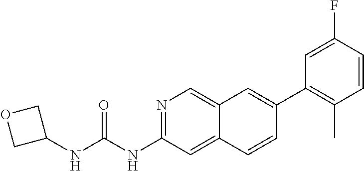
C1(C2=CC3=CN=C(NC(=O)NC4COC4)C=C3C=C2)=C(C)C=CC(F)=C1
